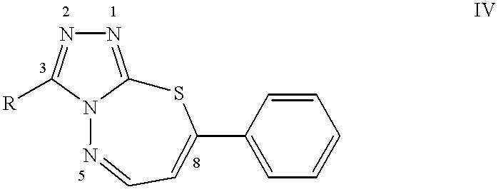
N1=C2N(C([R])=N1)N=CC=C(C1=CC=CC=C1)S2
